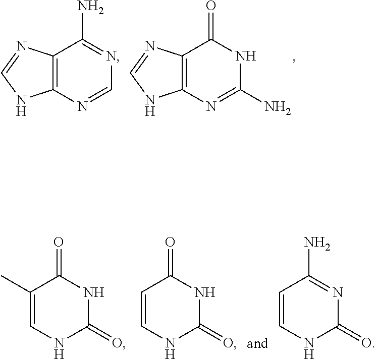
C12=C(N=CN=C1N)NC=N2.C12=C(N=C(N)NC1=O)NC=N2.C1(C)=CNC(=O)NC1=O.C1=CNC(=O)NC1=O.C1=CNC(=O)N=C1N
